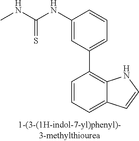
C1(NC(NC)=S)=CC(C2=C3C(=CC=C2)C=CN3)=CC=C1
